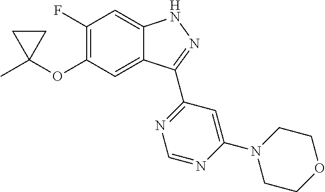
C12=CC(OC3(C)CC3)=C(F)C=C1NN=C2C1=NC=NC(N2CCOCC2)=C1
